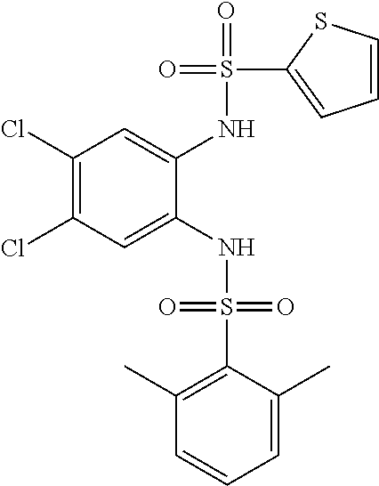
C1(Cl)=C(Cl)C=C(NS(=O)(=O)C2=C(C)C=CC=C2C)C(NS(=O)(C2=CC=CS2)=O)=C1
